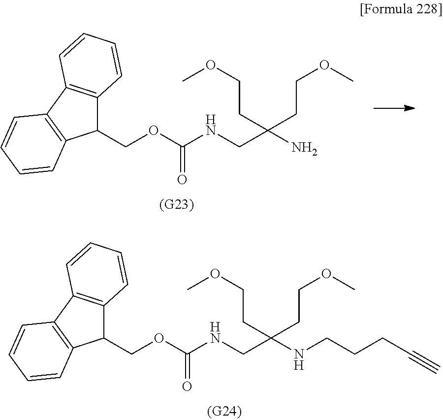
C(C(NCCCC#C)(CCOC)CCOC)NC(=O)OCC1C2=C(C3=C1C=CC=C3)C=CC=C2.C(C(N)(CCOC)CCOC)NC(=O)OCC1C2=C(C3=C1C=CC=C3)C=CC=C2
